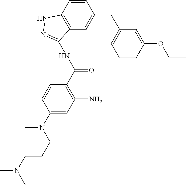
N(CCCN(C)C1=CC(N)=C(C(NC2=NNC3=C2C=C(CC2=CC=CC(OCC)=C2)C=C3)=O)C=C1)(C)C
